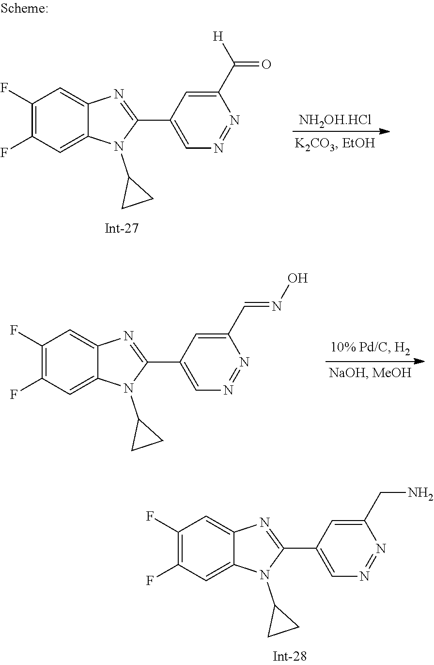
[NH2OH.HCl].C1(F)=C(F)C=C2C(=C1)N=C(C1=CN=NC(C(=O)[H])=C1)N2C1CC1.C1(F)=C(F)C=C2C(=C1)N=C(C1=CN=NC(C=NO)=C1)N2C1CC1.C1(F)=C(F)C=C2C(=C1)N=C(C1=CN=NC(CN)=C1)N2C1CC1
